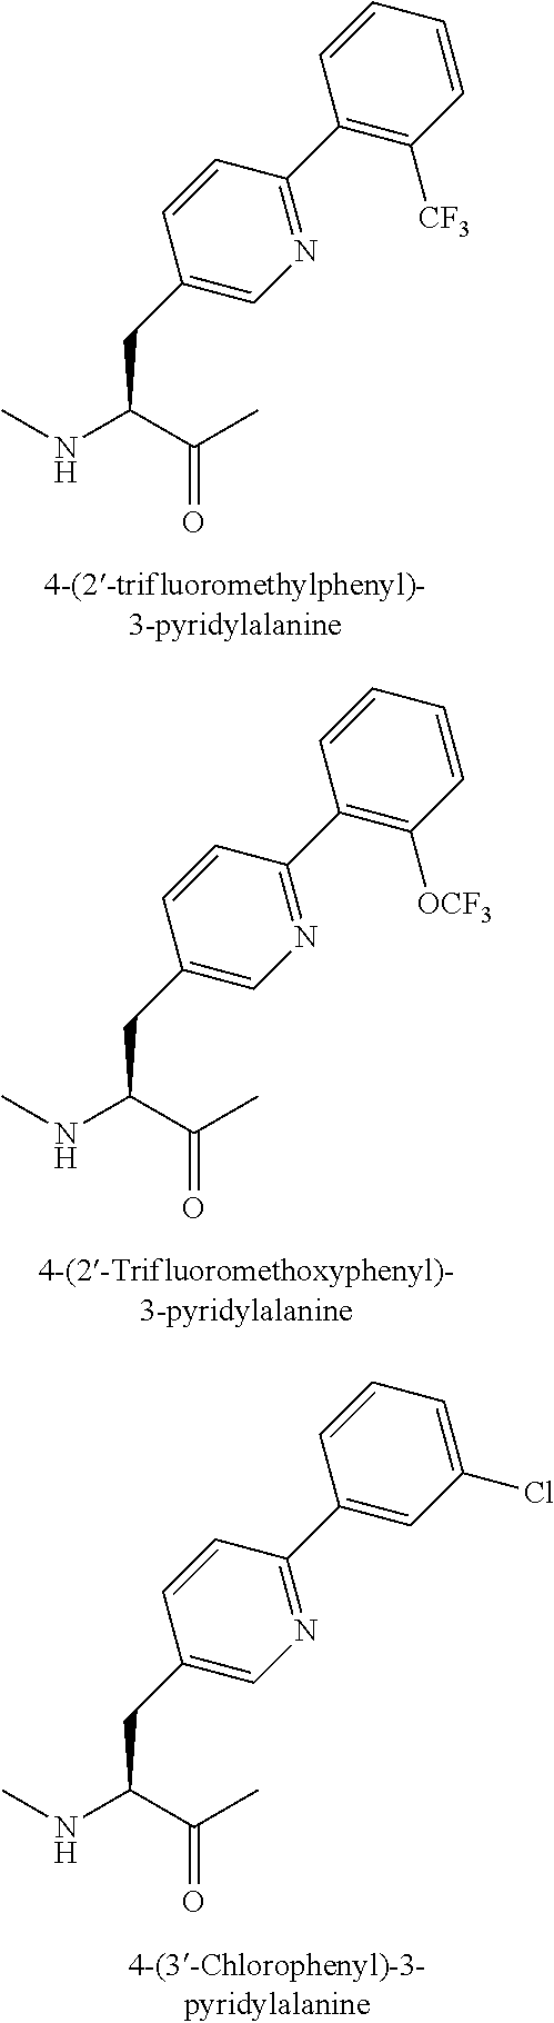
C1=CC=CC([CF3])=C1C1=NC=C(CC(C(C)=O)NC)C=C1.C1=CC=CC([OCF3])=C1C1=NC=C(CC(C(C)=O)NC)C=C1.C1=CC=C(Cl)C=C1C1=NC=C(CC(C(C)=O)NC)C=C1
